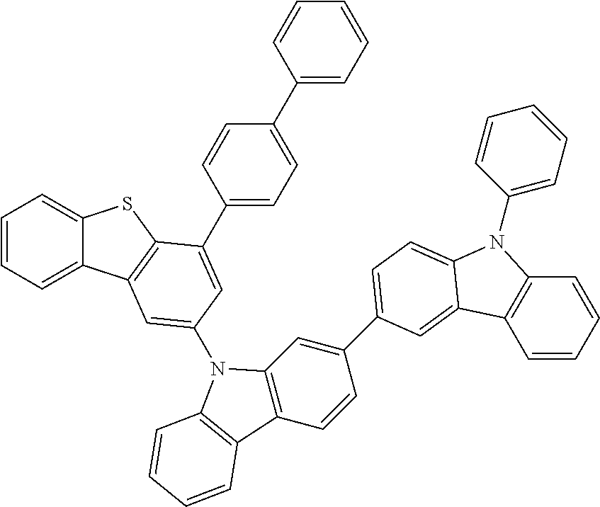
C1=CC=C2C(=C1)SC1=C2C=C(N2C3=C(C=CC(C4=CC=C5N(C6=CC=CC=C6)C6=C(C=CC=C6)C5=C4)=C3)C3=C2C=CC=C3)C=C1C1=CC=C(C2=CC=CC=C2)C=C1
